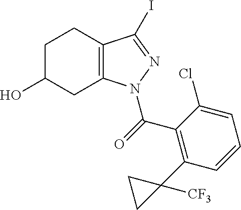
C12=C(C(I)=NN1C(=O)C1=C(C3([CF3])CC3)C=CC=C1Cl)CCC(O)C2
